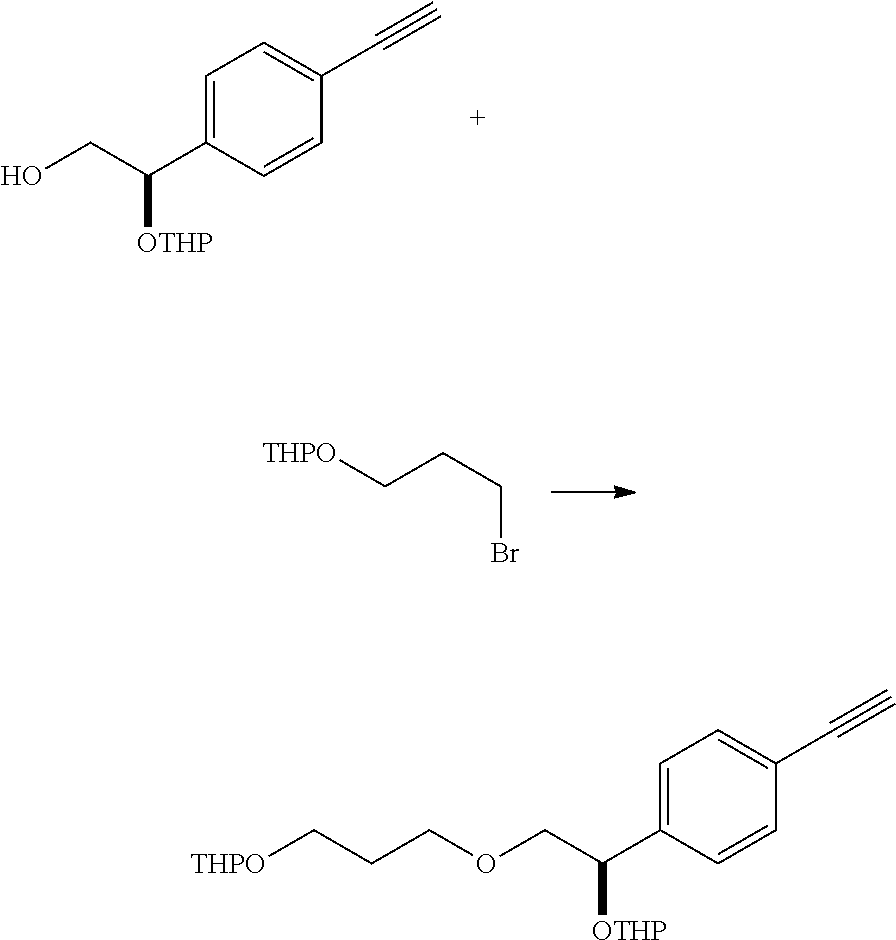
C1=C(C(CO)[OTHP])C=CC(C#C)=C1.[THPO]CCCBr.C1=C(C(COCCC[THPO])[OTHP])C=CC(C#C)=C1
